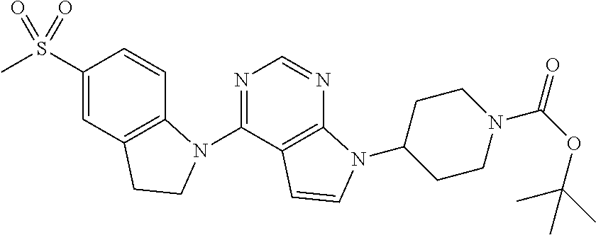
N1=C(N2C3=C(C=C(S(C)(=O)=O)C=C3)CC2)C2=C(N=C1)N(C1CCN(C(OC(C)(C)C)=O)CC1)C=C2
